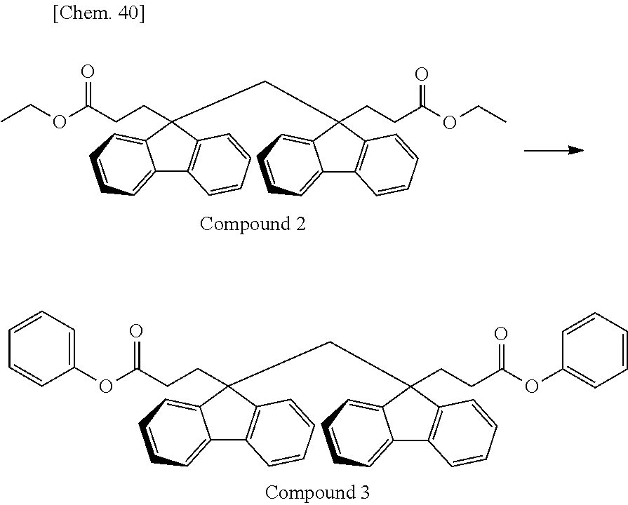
C12=CC=CC=C1C(CCC(OC1=CC=CC=C1)=O)(CC1(CCC(OC3=CC=CC=C3)=O)C3=C(C4=CC=CC=C41)C=CC=C3)C1=C2C=CC=C1.C12=CC=CC=C1C(CCC(OCC)=O)(CC1(CCC(OCC)=O)C3=C(C4=CC=CC=C41)C=CC=C3)C1=C2C=CC=C1
